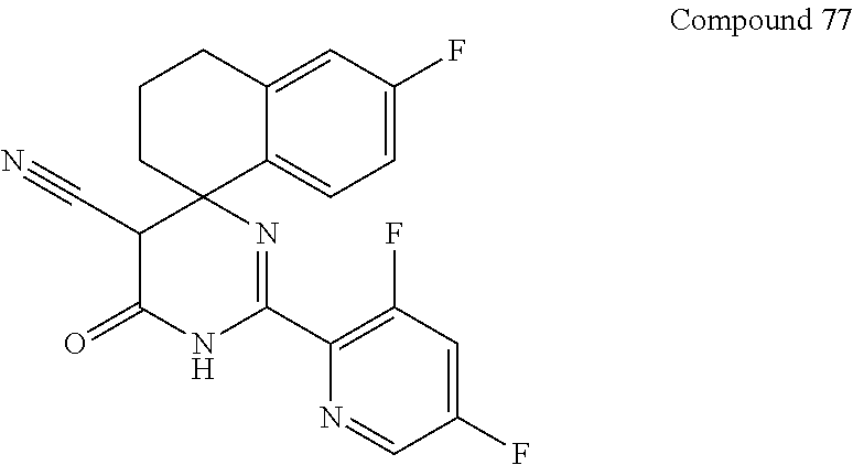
C1=C2C3(CCCC2=CC(F)=C1)C(C#N)C(=O)NC(C1=C(F)C=C(F)C=N1)=N3
